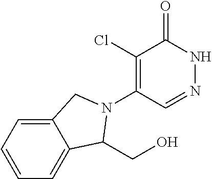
C1(Cl)=C(N2C(CO)C3=CC=CC=C3C2)C=NNC1=O
